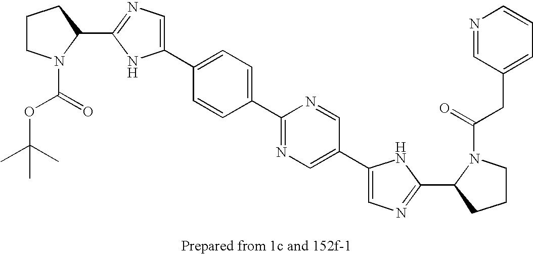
C1CN(C(=O)OC(C)(C)C)C(C2=NC=C(C3=CC=C(C4=NC=C(C5=CN=C(C6N(C(=O)CC7=CC=CN=C7)CCC6)N5)C=N4)C=C3)N2)C1
